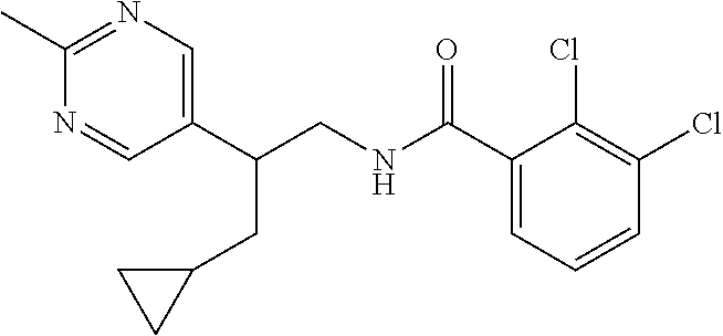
C1(C(NCC(C2=CN=C(C)N=C2)CC2CC2)=O)=CC=CC(Cl)=C1Cl
